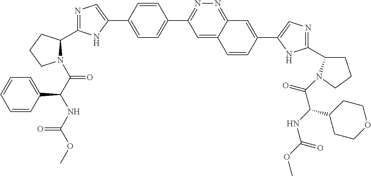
C1=C(C2=CN=C(C3N(C(C(NC(OC)=O)C4=CC=CC=C4)=O)CCC3)N2)C=CC(C2=NN=C3C(=C2)C=CC(C2=CN=C(C4CCCN4C(=O)C(NC(OC)=O)C4CCOCC4)N2)=C3)=C1
